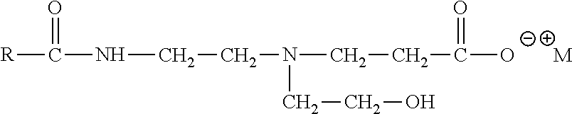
[R]C(=O)NCCN(CCO)CCC(=O)[O-].[M]
